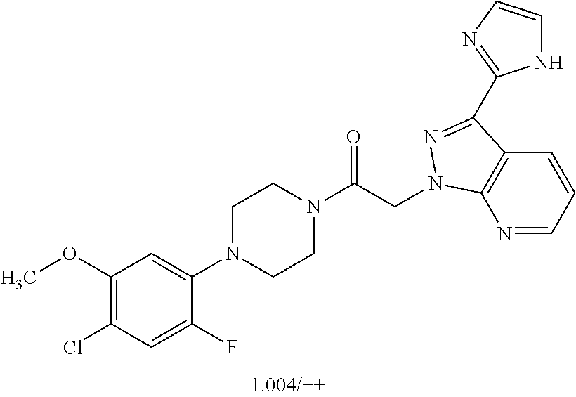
C1(OC)=C(Cl)C=C(F)C(N2CCN(C(CN3C4=C(C=CC=N4)C(C4=NC=CN4)=N3)=O)CC2)=C1
